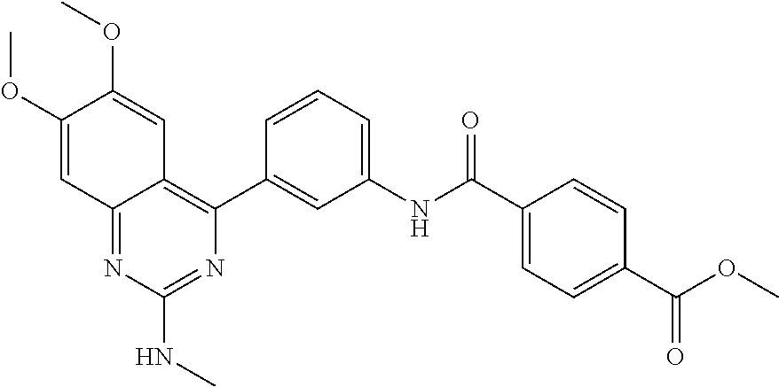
C12=NC(NC)=NC(C3=CC(NC(C4=CC=C(C(OC)=O)C=C4)=O)=CC=C3)=C1C=C(OC)C(OC)=C2
